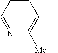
C1=CC=NC([Me])=C1C
